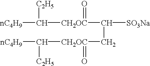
[nC4H9]C([C2H5])[CH2OC](=O)C([SO3Na])C[CH2OC](=O)C([C2H5])[nC4H9]
